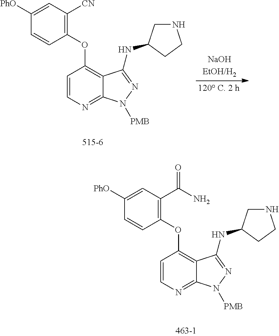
C1(OC2=C3C(=NC=C2)N([PMB])N=C3NC2CNCC2)=C(C(=O)N)C=C([PhO])C=C1.C1(OC2=C3C(=NC=C2)N([PMB])N=C3NC2CNCC2)=C([CN])C=C([PhO])C=C1
